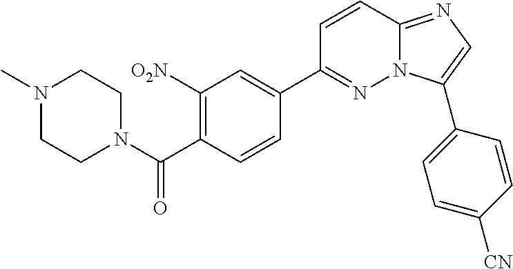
N1(C)CCN(C(C2=C([O2N])C=C(C3=NN4C(=NC=C4C4=CC=C([CN])C=C4)C=C3)C=C2)=O)CC1
